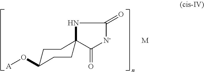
C1C(O[A])CCC2(C1)C(=O)[N-]C(=O)N2.[M]
